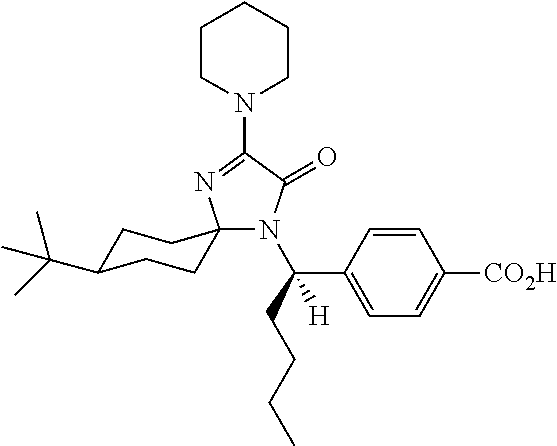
N1(C2=NC3(N(C(CCCC)(C4=CC=C([CO2H])C=C4)[H])C2=O)CCC(C(C)(C)C)CC3)CCCCC1
